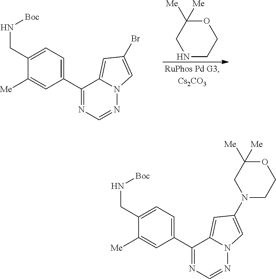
C1(CN[Boc])=CC=C(C2=NC=NN3C2=CC(Br)=C3)C=C1[Me].O1C([Me])([Me])CNCC1.C1(CN[Boc])=CC=C(C2=NC=NN3C2=CC(N2CC([Me])([Me])OCC2)=C3)C=C1[Me]
